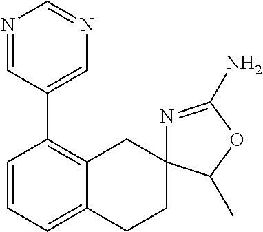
C1=CC=C2C(=C1C1=CN=CN=C1)CC1(CC2)N=C(N)OC1C
